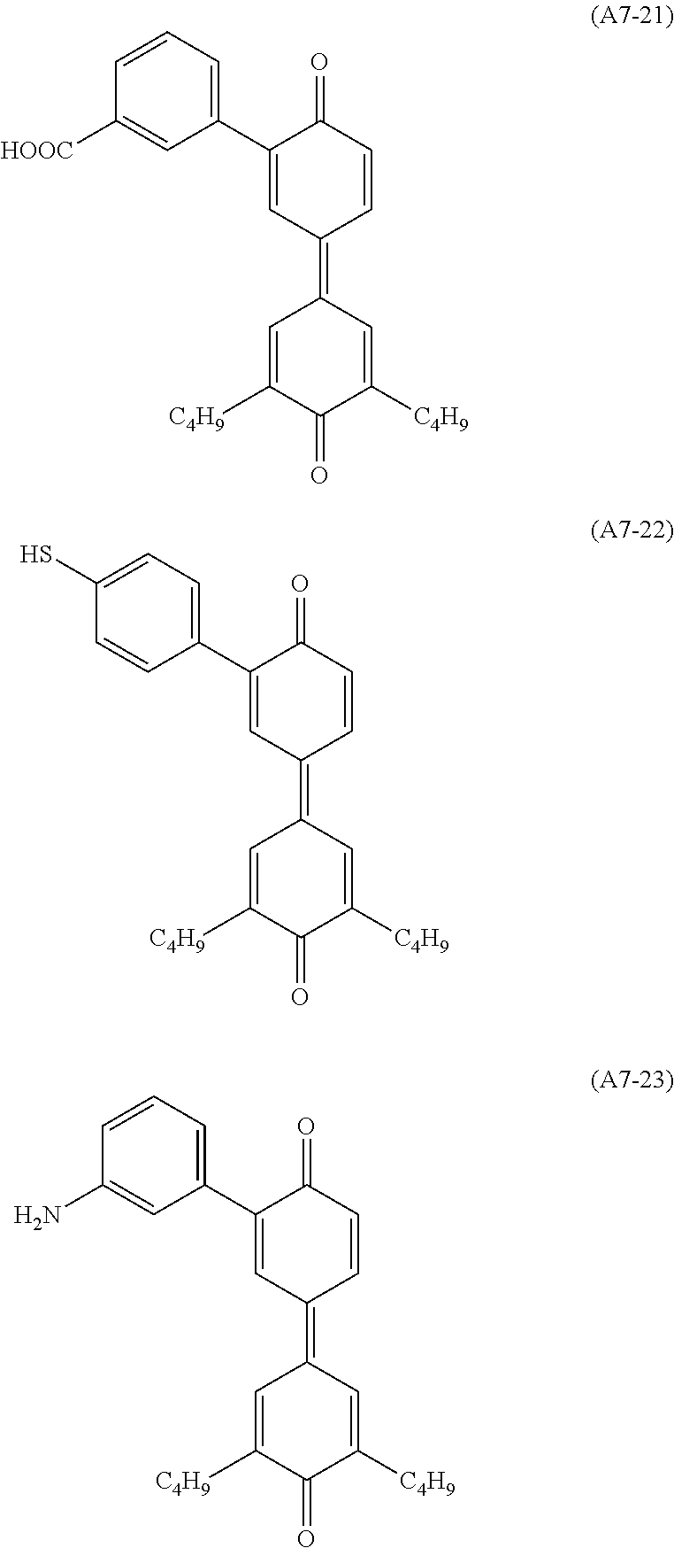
C1=CC=C(C2=CC(=C3C=C([C4H9])C(=O)C([C4H9])=C3)C=CC2=O)C=C1[HOOC].C1(S)=CC=C(C2=CC(=C3C=C([C4H9])C(=O)C([C4H9])=C3)C=CC2=O)C=C1.C1=CC=C(C2=CC(=C3C=C([C4H9])C(=O)C([C4H9])=C3)C=CC2=O)C=C1N
